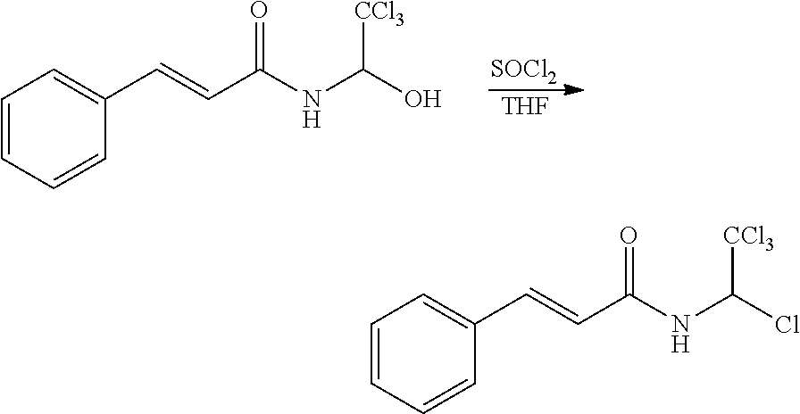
C1=CC=CC(C=CC(NC(O)[CCl3])=O)=C1.[SOCl2].[THF].C1=CC=CC(C=CC(NC(Cl)[CCl3])=O)=C1
